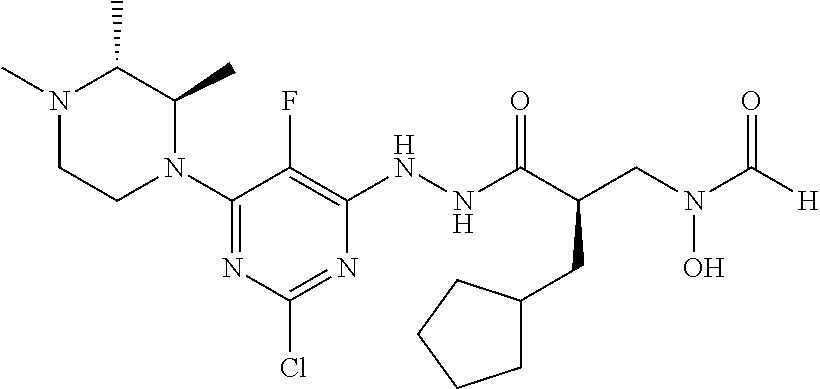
[H]C(N(CC(C(NNC1=C(F)C(N2C(C)C(C)N(C)CC2)=NC(Cl)=N1)=O)CC1CCCC1)O)=O
